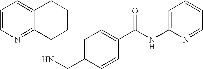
C1=CN=C2C(=C1)CCCC2NCC1=CC=C(C(NC2=CC=CC=N2)=O)C=C1
